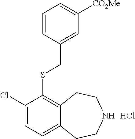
C1(Cl)=CC=C2C(=C1SCC1=CC([CO2Me])=CC=C1)CCNCC2.Cl
